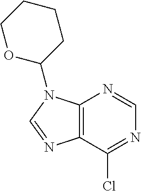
C12=C(C(Cl)=NC=N1)N=CN2C1CCCCO1
